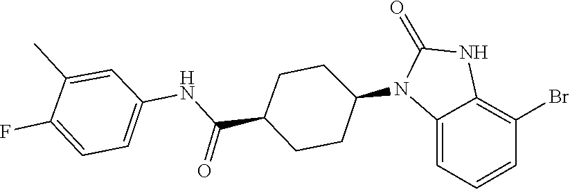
O=C1NC2=C(Br)C=CC=C2N1C1CCC(C(NC2=CC=C(F)C(C)=C2)=O)CC1
